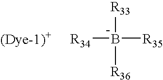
[R33]B([R36])([R35])[R34]
